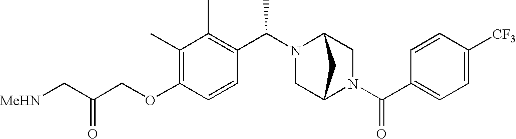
C(OC1=C(C)C(C)=C(C(N2C3CN(C(C4=CC=C([CF3])C=C4)=O)C(C2)C3)C)C=C1)C(C[MeHN])=O
